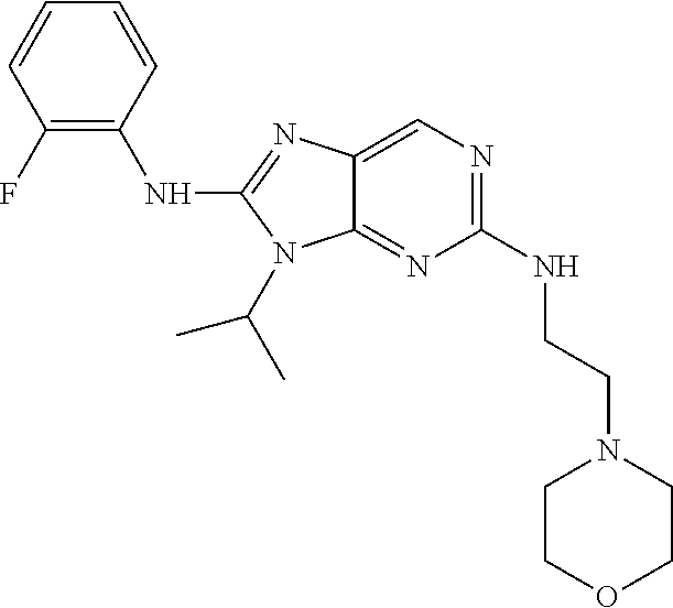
C1(F)=C(NC2=NC3=CN=C(NCCN4CCOCC4)N=C3N2C(C)C)C=CC=C1
